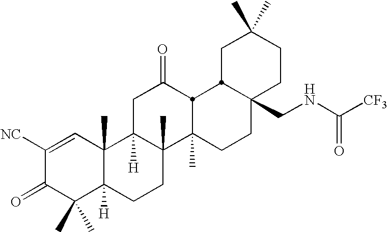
C1C(C)(C)CCC2(CNC([CF3])=O)CCC3(C)C4(C)C([H])(CC(=O)C3C12)C1(C)C([H])(CC4)C(C)(C)C(=O)C([NC])=C1
